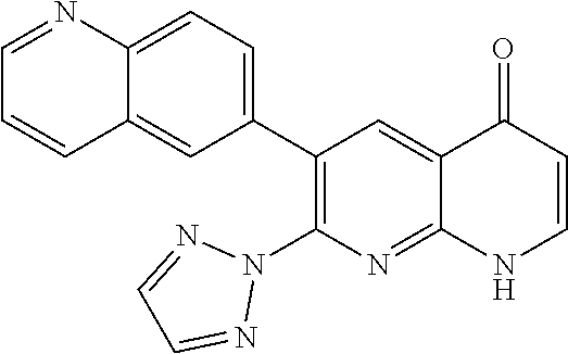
C12=CC=C(C3=C(N4N=CC=N4)N=C4C(=C3)C(=O)C=CN4)C=C1C=CC=N2
